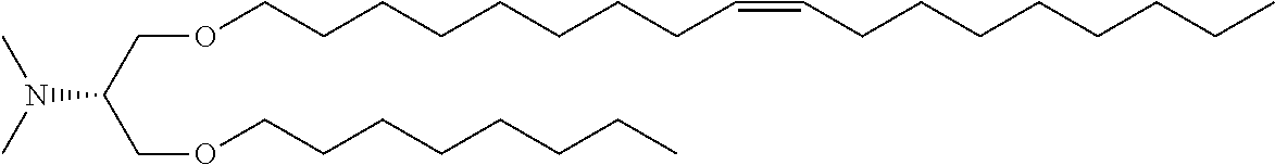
CN(C)C(COCCCCCCCCC=CCCCCCCCC)COCCCCCCCC
